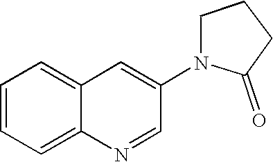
C1=CC=C2C(=C1)C=C(N1C(=O)CCC1)C=N2
